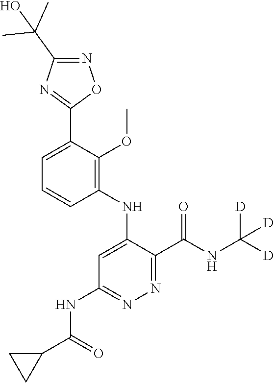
C1=C(C2=NC(C(C)(C)O)=NO2)C(OC)=C(NC2=CC(NC(C3CC3)=O)=NN=C2C(NC([D])([D])[D])=O)C=C1
